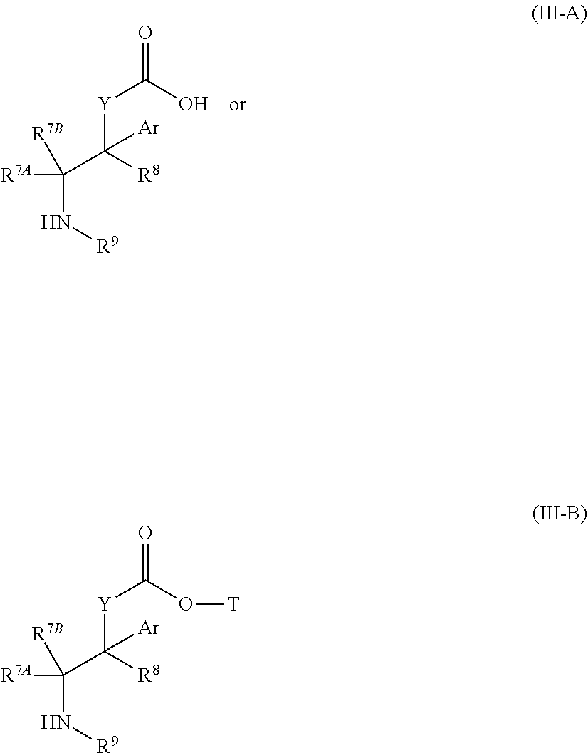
N([R9])C(C([R8])([Y]C(=O)O)[Ar])([R7A])[R7B].N([R9])C(C([R8])([Y]C(=O)O[T])[Ar])([R7A])[R7B]
